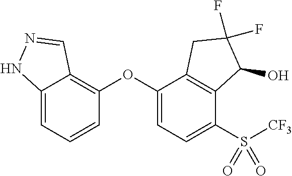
C12=CC=CC(OC3=CC=C(S([CF3])(=O)=O)C4=C3CC(F)(F)C4O)=C1C=NN2
